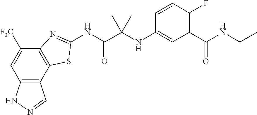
C12=C(C3=C(C([F3C])=C1)N=C(NC(C(NC1=CC(C(NCC)=O)=C(F)C=C1)(C)C)=O)S3)C=NN2
